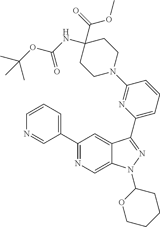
C1(C2=NC=C3C(=C2)C(C2=CC=CC(N4CCC(C(OC)=O)(NC(=O)OC(C)(C)C)CC4)=N2)=NN3C2OCCCC2)=CC=CN=C1
